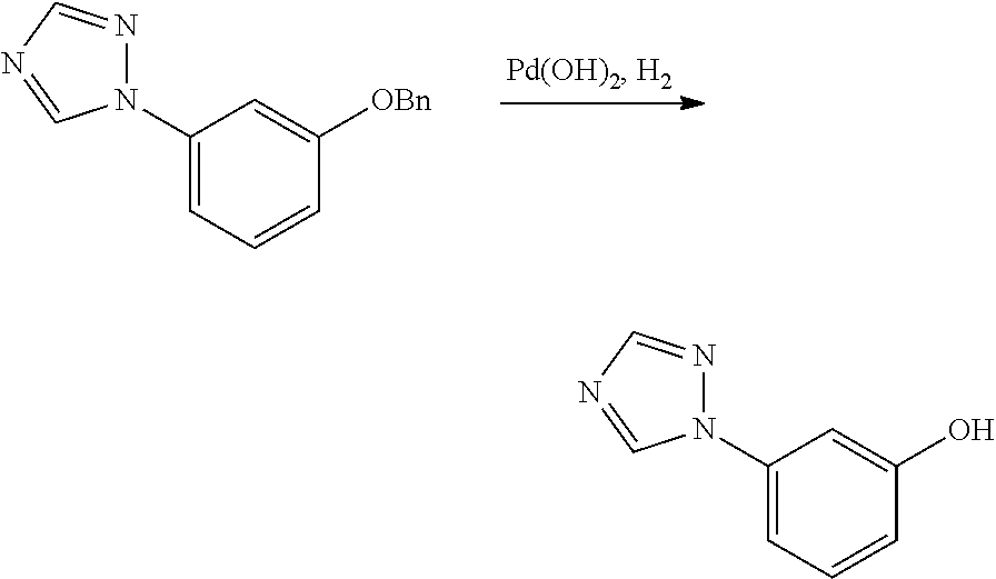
C1(N2N=CN=C2)=CC=CC([OBn])=C1.C1(N2N=CN=C2)=CC=CC(O)=C1
